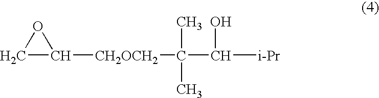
C1C([CH2OCH2]C(C(O)[i-Pr])(C)C)O1
